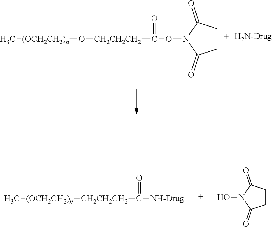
C[(OCH2CH2)n]O[CH2CH2CH2]C(=O)ON1C(=O)CCC1=O.C[(OCH2CH2)n][CH2CH2CH2]C(=O)[NH-Drug].N1(O)C(=O)CCC1=O
